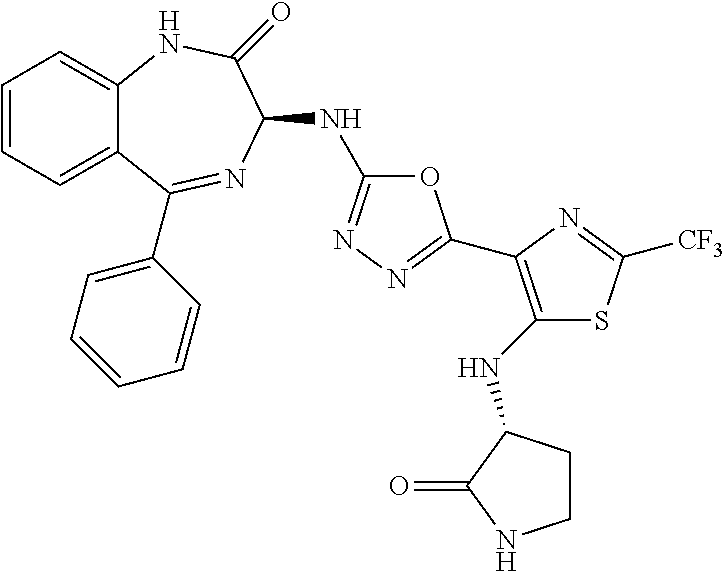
C1=CC=C2C(=C1)NC(=O)C(NC1=NN=C(C3=C(NC4CCNC4=O)SC([CF3])=N3)O1)N=C2C1=CC=CC=C1
